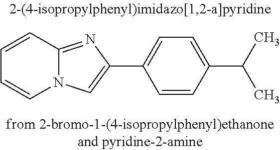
C1=CC2=NC(C3=CC=C(C(C)C)C=C3)=CN2C=C1
